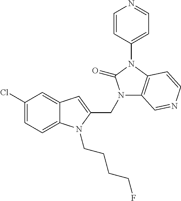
C12=CC(Cl)=CC=C1N(CCCCF)C(CN1C3=C(N(C4=CC=NC=C4)C1=O)C=CN=C3)=C2
